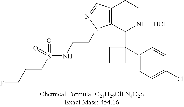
C12=C(C(C3(C4=CC=C(Cl)C=C4)CCC3)NCC1)N(CCNS(CCCF)(=O)=O)N=C2.Cl
